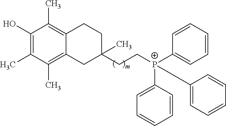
C1(O)=C(C)C(C)=C2C(=C1C)CCC(CC[P+](C1=CC=CC=C1)(C1=CC=CC=C1)C1=CC=CC=C1)(C)C2
